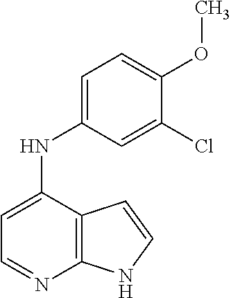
C12=C(C(NC3=CC=C(OC)C(Cl)=C3)=CC=N1)C=CN2
